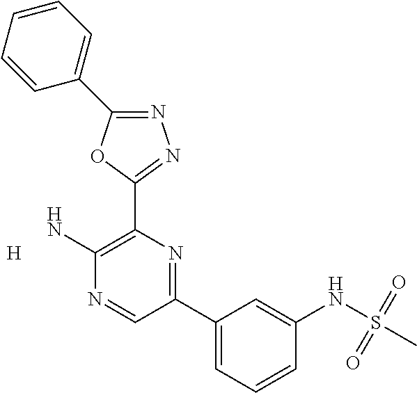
N1=C(C2=CC=CC=C2)OC(C2=C(N)N=CC(C3=CC=CC(NS(C)(=O)=O)=C3)=N2)=N1.[H]
